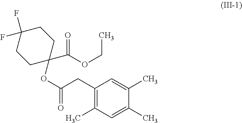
C1(CC(=O)OC2(C(=O)OCC)CCC(F)(F)CC2)=C(C)C=C(C)C(C)=C1
